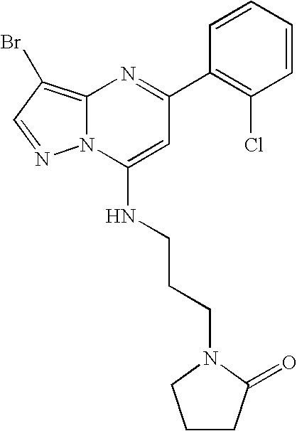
C12=C(Br)C=NN1C(NCCCN1CCCC1=O)=CC(C1=C(Cl)C=CC=C1)=N2
